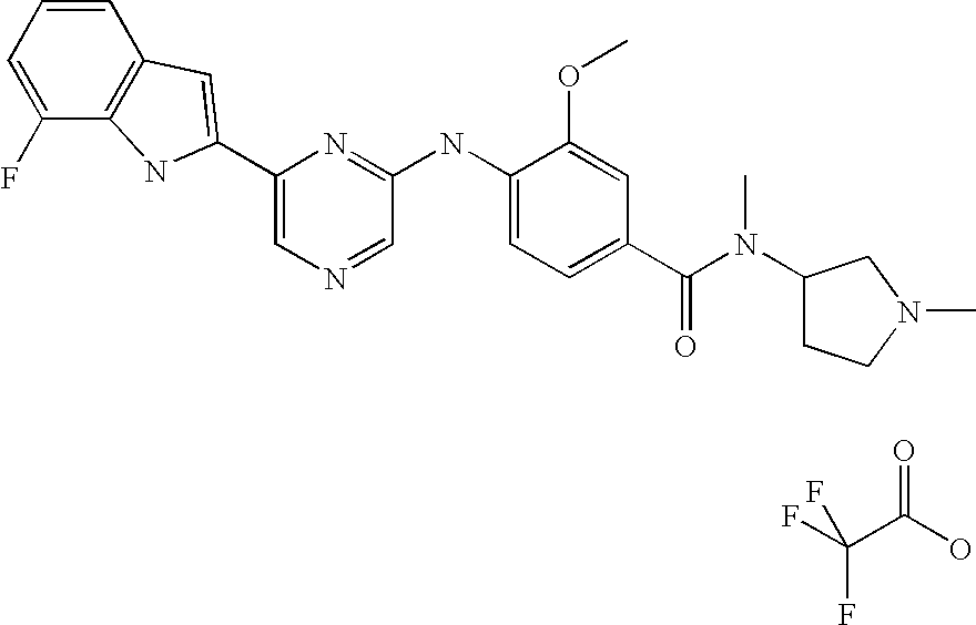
FC(C(O)=O)(F)F.C1=CC=C(F)C2=C1C=C(C1=CN=CC(NC3=CC=C(C(N(C)C4CCN(C)C4)=O)C=C3OC)=N1)N2
